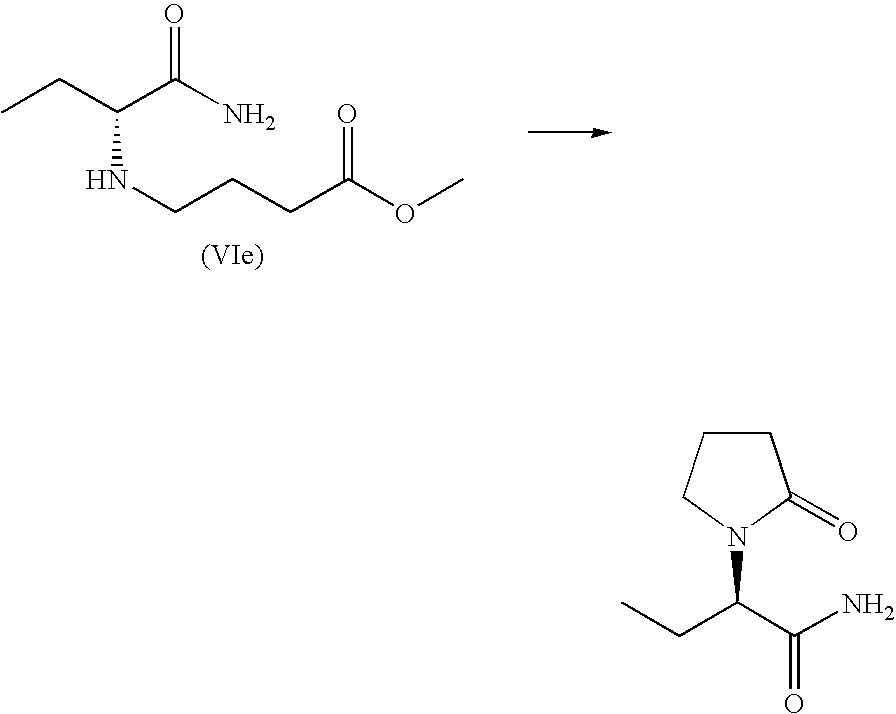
C1CCN(C(CC)C(N)=O)C1=O.CCC(C(N)=O)NCCCC(OC)=O
